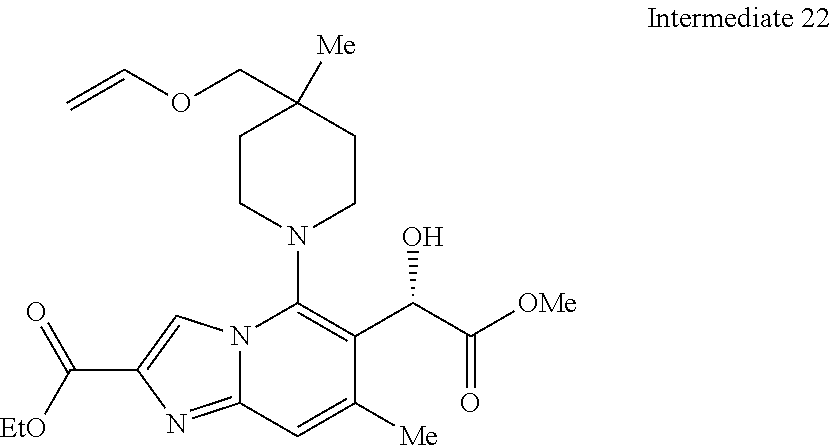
N12C(=NC(C([EtO])=O)=C1)C=C([Me])C(C(C([OMe])=O)O)=C2N1CCC([Me])(COC=C)CC1
